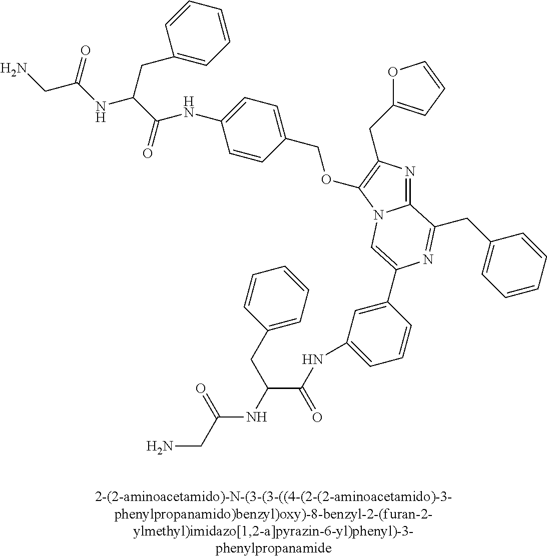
NCC(=O)NC(CC1=CC=CC=C1)C(=O)NC1=CC=C(COC2=C(CC3=CC=CO3)N=C3N2C=C(C2=CC(NC(C(NC(CN)=O)CC4=CC=CC=C4)=O)=CC=C2)N=C3CC2=CC=CC=C2)C=C1
